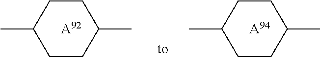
C1(C)CCC(C)CC1.[A94].C1(C)CCC(C)CC1.[A92]
